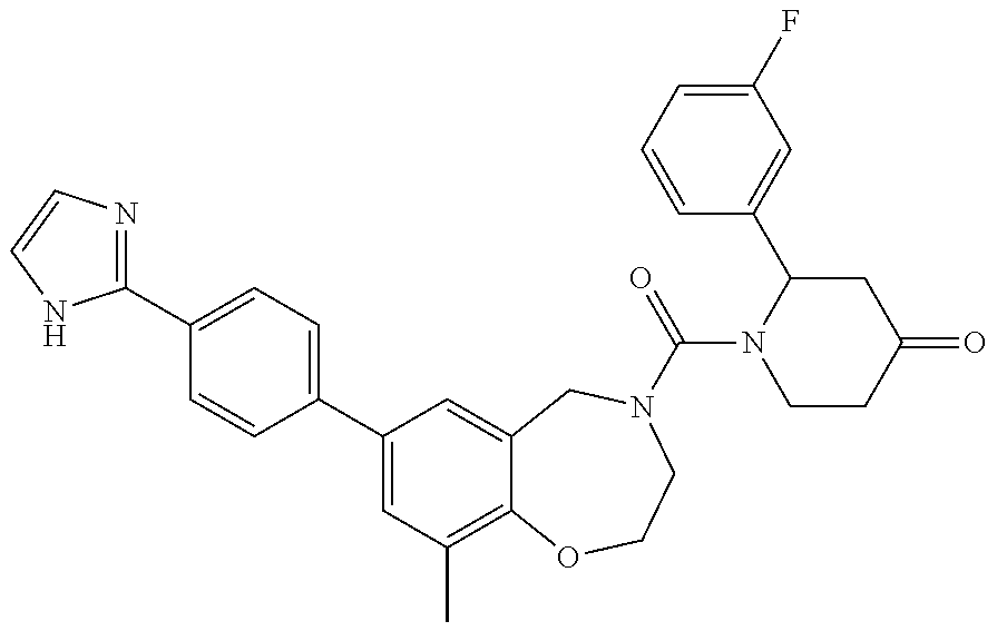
C1(C2=CC=C(C3=CC(C)=C4C(=C3)CN(C(=O)N3CCC(=O)CC3C3=CC(F)=CC=C3)CCO4)C=C2)=NC=CN1
